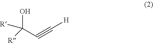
C(#C[H])C([R])(O)[R]
